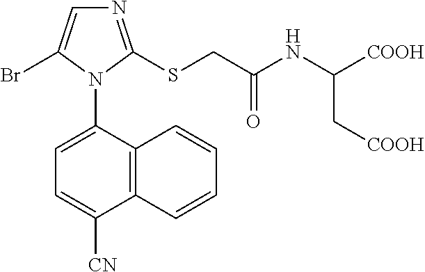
C12=C(C(N3C(Br)=CN=C3SCC(NC([COOH])C[COOH])=O)=CC=C1[CN])C=CC=C2
